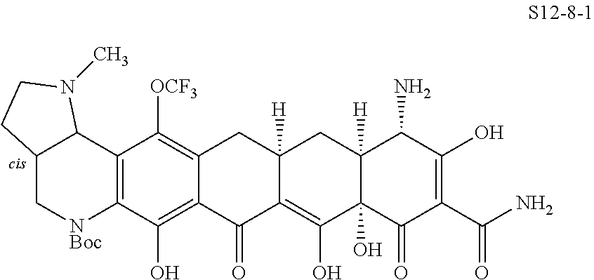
C12=C(C(O)=C3C(=C1[OCF3])CC1([H])C(=C(O)C4(O)C([H])(C1)C(N)C(O)=C(C(N)=O)C4=O)C3=O)[NBoc]CC1C2N(C)CC1
